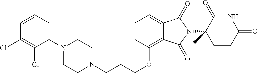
C1CN(CCCOC2=C3C(=CC=C2)C(=O)N(C2(C)C(=O)NC(=O)CC2)C3=O)CCN1C1=CC=CC(Cl)=C1Cl
